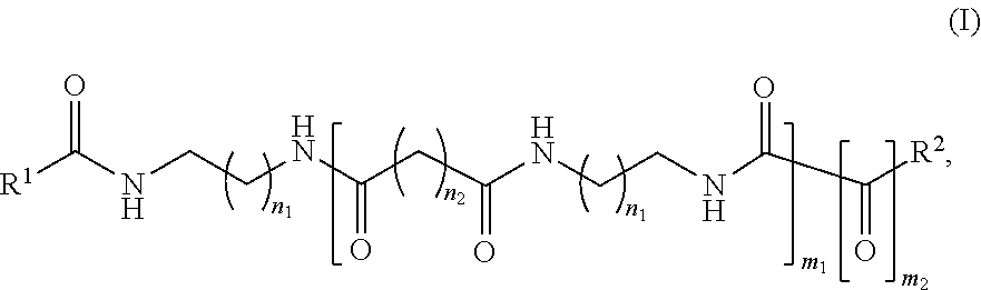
O=C(NCCNC(CC(NCCNC(C([R2])=O)=O)=O)=O)[R1]
